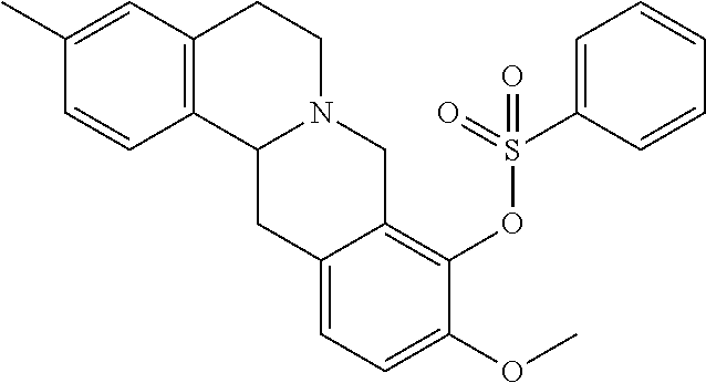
C12=C(C=C(C)C=C1)CCN1C2CC2=CC=C(OC)C(OS(=O)(C3=CC=CC=C3)=O)=C2C1
